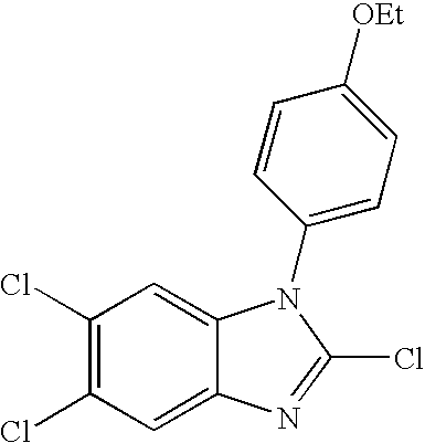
C1(Cl)=C(Cl)C=C2C(=C1)N(C1=CC=C([OEt])C=C1)C(Cl)=N2
